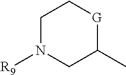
C1N([R9])CC(C)[G]C1
